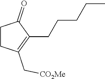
C1CC(C[CO2Me])=C(CCCCC)C1=O
